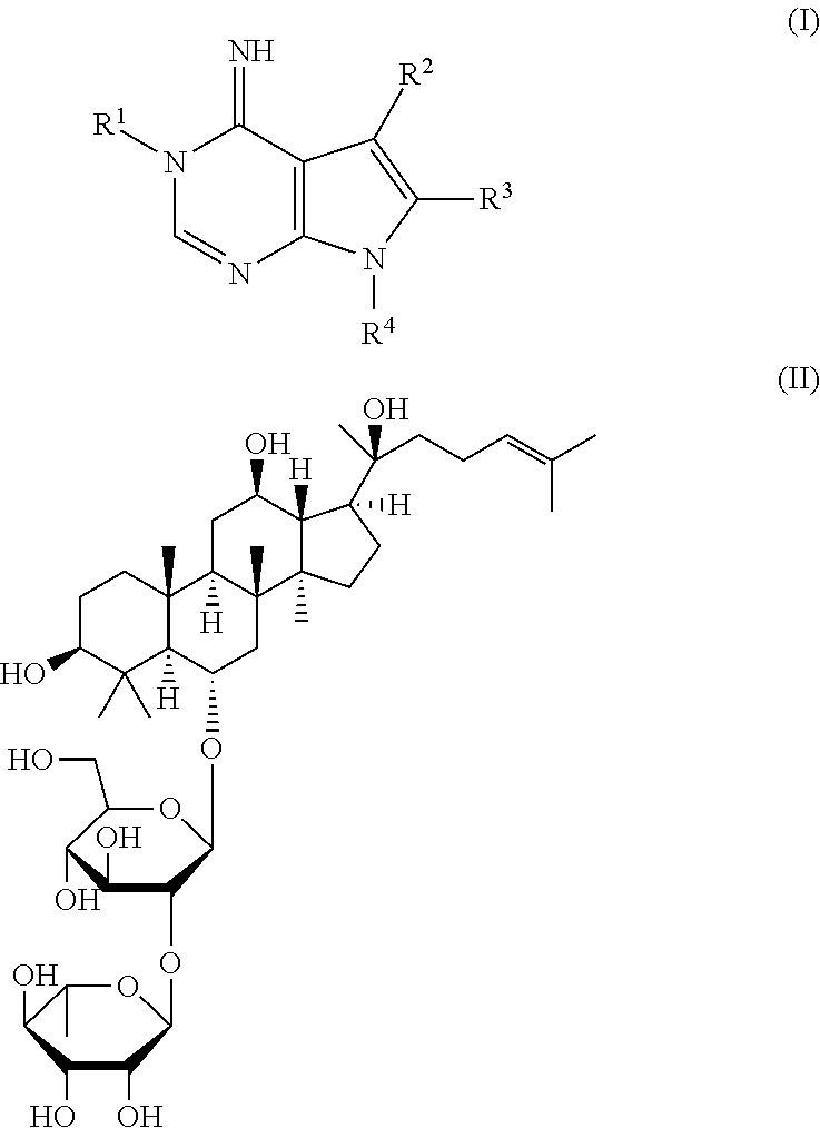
N1([R1])C=NC2=C(C1=N)C([R2])=C([R3])N2[R4].C1C(O)C(C)(C)C2([H])C(C)(C1)C1([H])C(C)(CC2OC2OC(CO)C(O)C(O)C2OC2OC(C)C(O)C(O)C2O)C2(C)C([H])(C(O)C1)C(C(CCC=C(C)C)(C)O)([H])CC2
